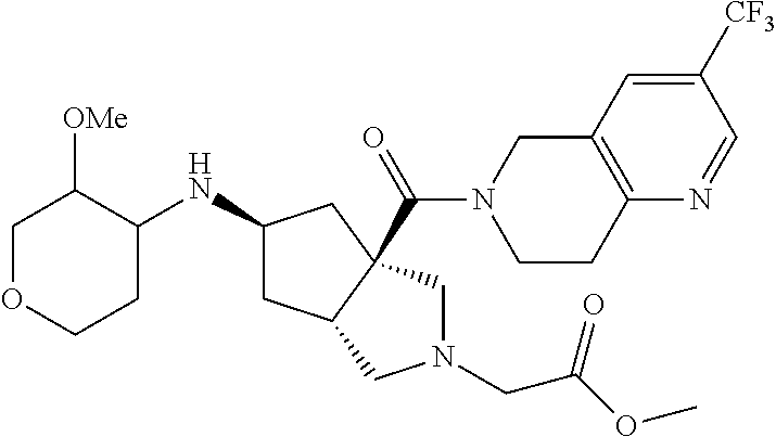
C1OCCC(NC2CC3C(C(N4CCC5=C(C4)C=C([CF3])C=N5)=O)(C2)CN(CC(OC)=O)C3)C1[OMe]
